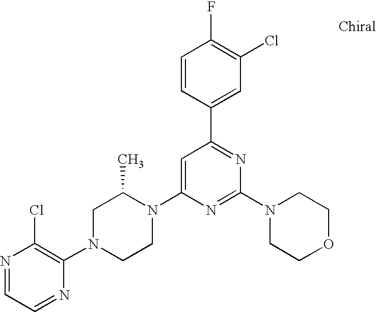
N1=CC=NC(N2CCN(C3=CC(C4=CC(Cl)=C(F)C=C4)=NC(N4CCOCC4)=N3)C(C)C2)=C1Cl
